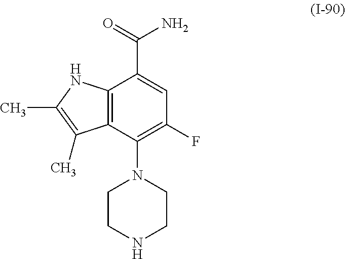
C12=C(C(N3CCNCC3)=C(F)C=C1C(=O)N)C(C)=C(C)N2
